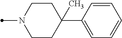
C1=CC(C2(C)CCN(C)CC2)=CC=C1
